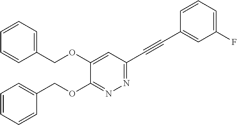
C1=C(OCC2=CC=CC=C2)C(OCC2=CC=CC=C2)=NN=C1C#CC1=CC(F)=CC=C1
